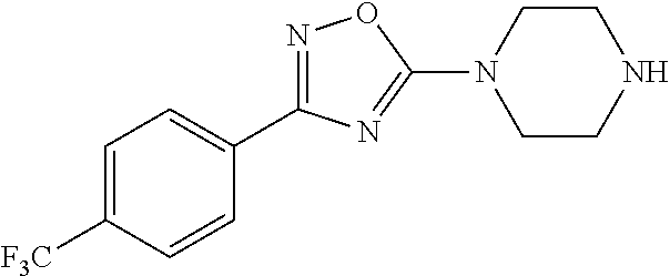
C1=C([F3C])C=CC(C2=NOC(N3CCNCC3)=N2)=C1
